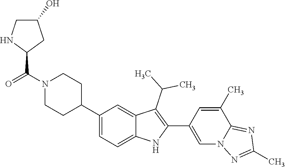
N1(C(C2CC(O)CN2)=O)CCC(C2=CC=C3C(=C2)C(C(C)C)=C(C2=CN4C(=NC(C)=N4)C(C)=C2)N3)CC1
